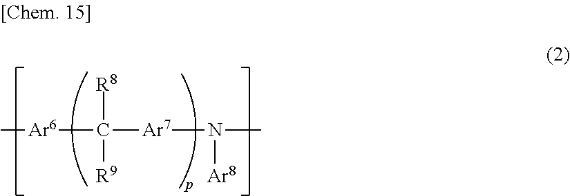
C[Ar6]C([Ar7]N(C)[Ar8])([R8])[R9]
